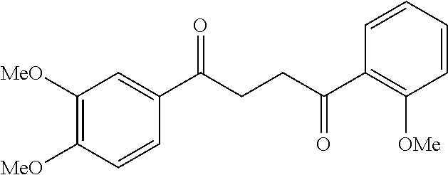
C1(C(CCC(C2=C([OMe])C=CC=C2)=O)=O)=CC([MeO])=C([MeO])C=C1
